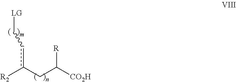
[LG]Ccc([R2])CC([R])[CO2H]
